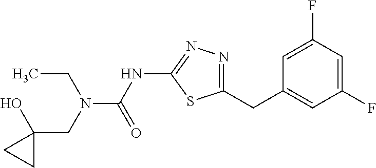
C1=C(F)C=C(F)C=C1CC1=NN=C(NC(N(CC2(O)CC2)CC)=O)S1
